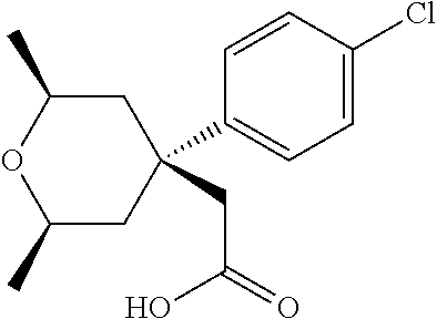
C1=CC(C2(CC(=O)O)CC(C)OC(C)C2)=CC=C1Cl
